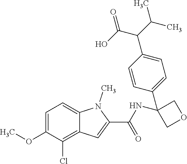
C1=C(OC)C(Cl)=C2C(=C1)N(C)C(C(=O)NC1(C3=CC=C(C(C(C)C)C(O)=O)C=C3)COC1)=C2
